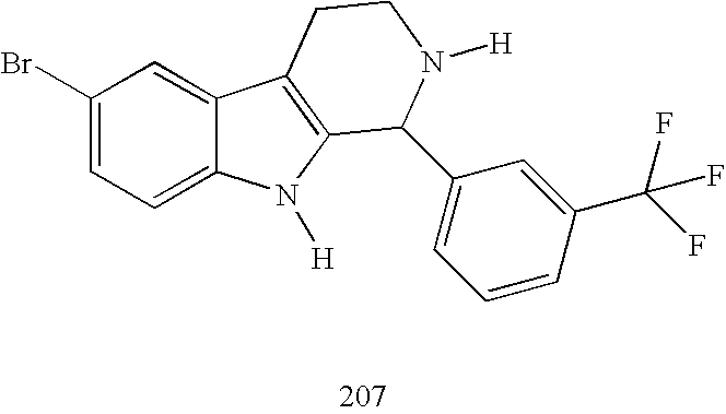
C1(Br)=CC=C2C(=C1)C1=C(N2[H])C(C2=CC=CC(C(F)(F)F)=C2)N([H])CC1
